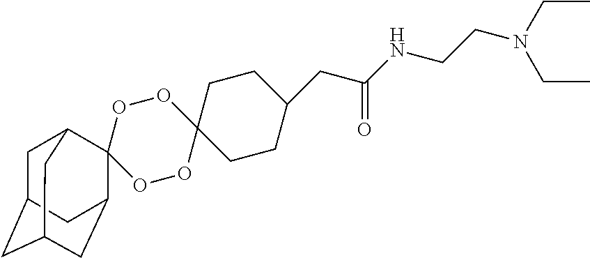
O1OC2(OOC13C1CC4CC(CC3C4)C1)CCC(CC(NCCN(CC)CC)=O)CC2
